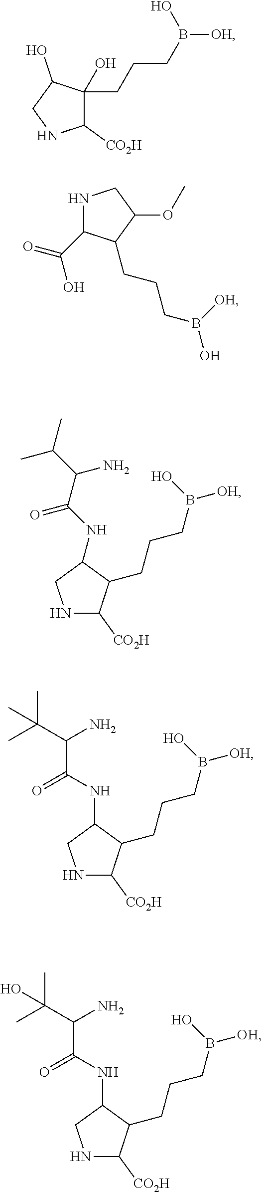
N1C(C(=O)O)C(CCCB(O)[OH])C(OC)C1.C1([CO2H])C(CCCB([OH])O)(O)C(O)CN1.N1C([CO2H])C(CCCB([OH])O)C(NC(C(C(C)C)N)=O)C1.N1C([CO2H])C(CCCB([OH])O)C(NC(C(C(C)(C)C)N)=O)C1.N1C([CO2H])C(CCCB([OH])O)C(NC(C(C(C)(C)O)N)=O)C1
